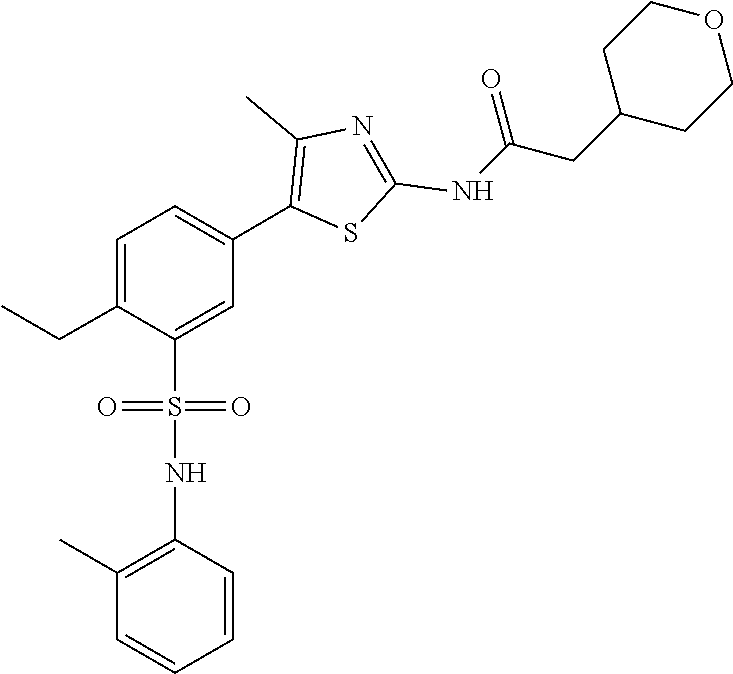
C(C1=CC=C(C2=C(C)N=C(NC(CC3CCOCC3)=O)S2)C=C1S(NC1=C(C)C=CC=C1)(=O)=O)C
